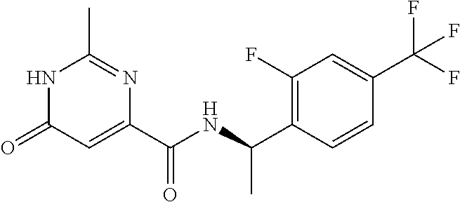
C1(C)=NC(C(NC(C2=C(F)C=C(C(F)(F)F)C=C2)C)=O)=CC(=O)N1
